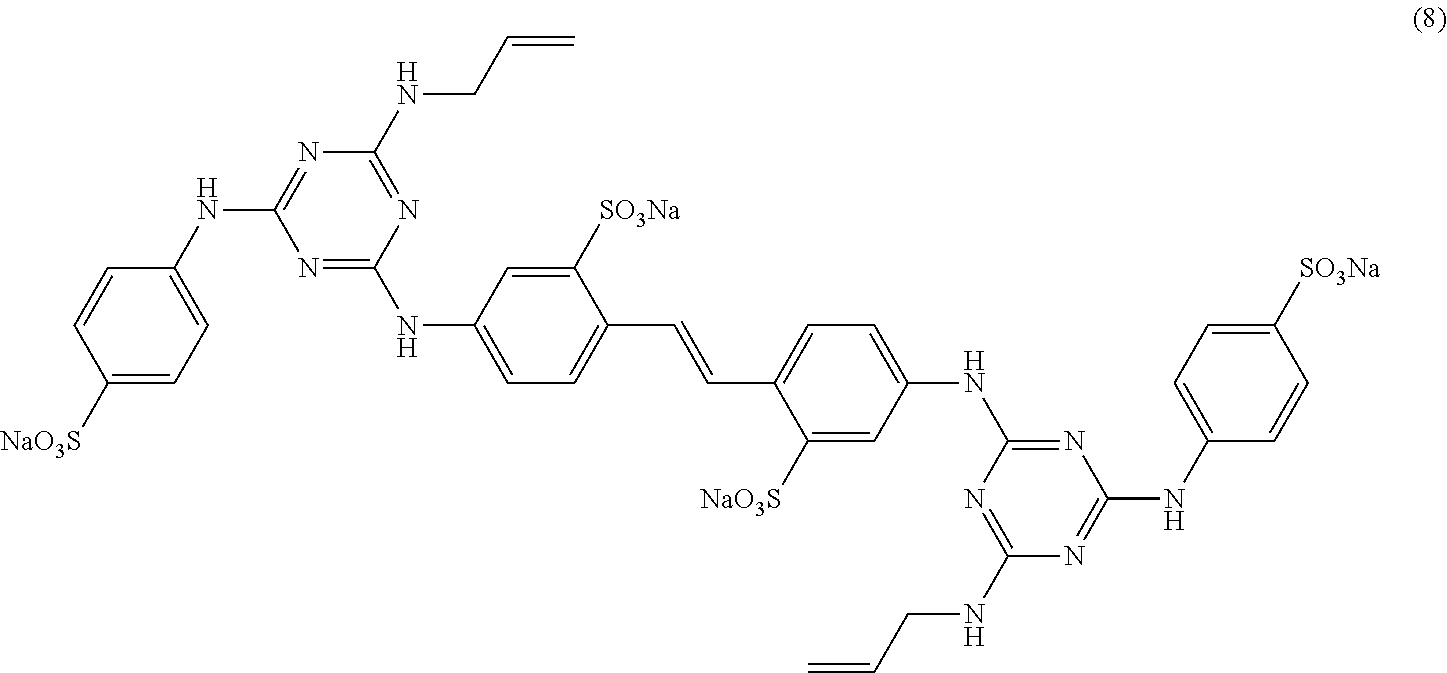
N1=C(NC2=CC=C(C=CC3=CC=C(NC4=NC(NC5=CC=C([SO3Na])C=C5)=NC(NCC=C)=N4)C=C3[NaO3S])C([SO3Na])=C2)N=C(NCC=C)N=C1NC1=CC=C([NaO3S])C=C1
